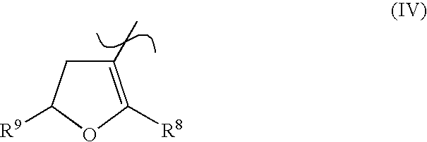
C1(C)=C([R8])OC([R9])C1
